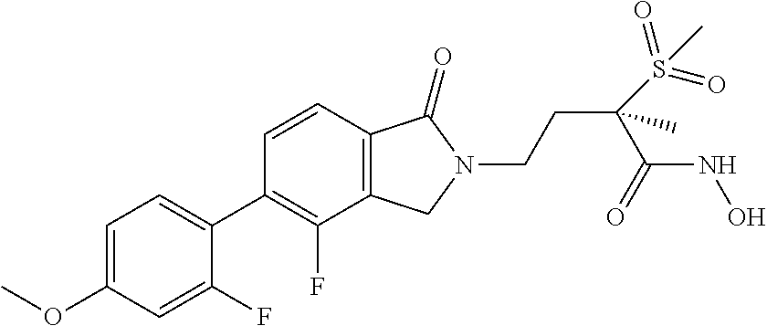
C1=C(OC)C=C(F)C(C2=C(F)C3=C(C=C2)C(=O)N(CCC(S(=O)(=O)C)(C(=O)NO)C)C3)=C1
